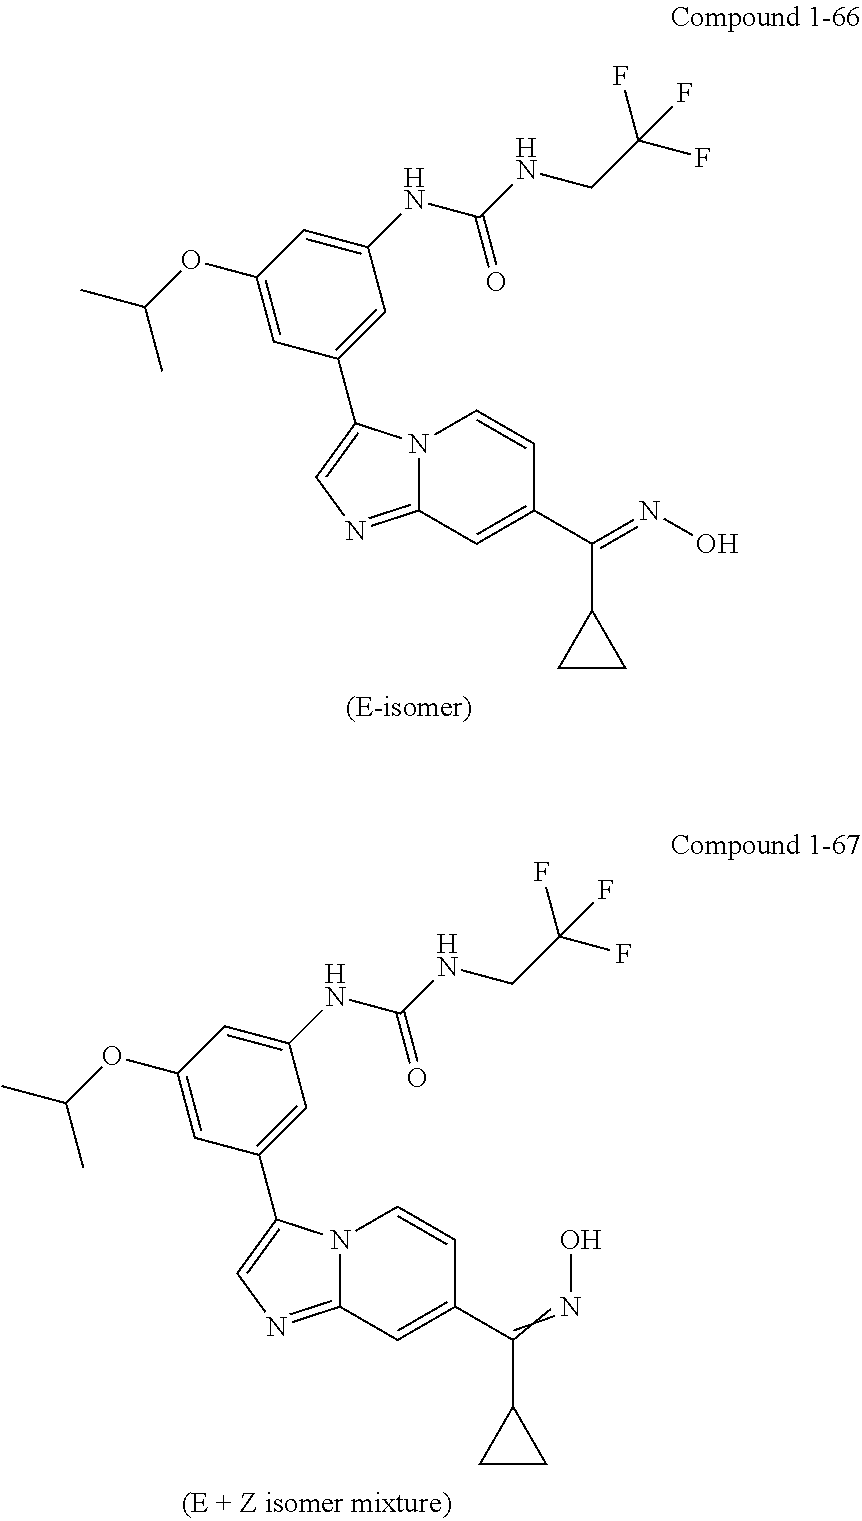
N12C(=NC=C1C1=CC(NC(NCC(F)(F)F)=O)=CC(OC(C)C)=C1)C=C(C(=NO)C1CC1)C=C2.N12C(=NC=C1C1=CC(NC(NCC(F)(F)F)=O)=CC(OC(C)C)=C1)C=C(C(=NO)C1CC1)C=C2
